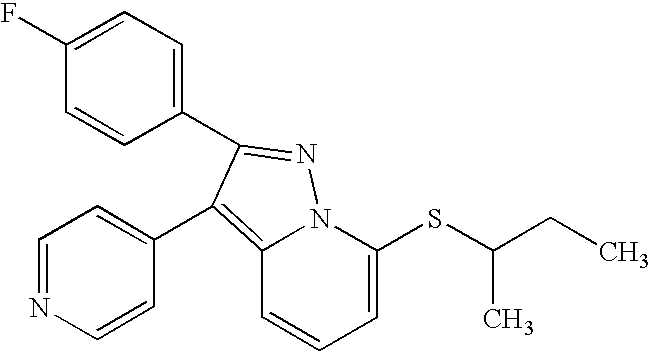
C1(F)=CC=C(C2=NN3C(=C2C2=CC=NC=C2)C=CC=C3SC(CC)C)C=C1
